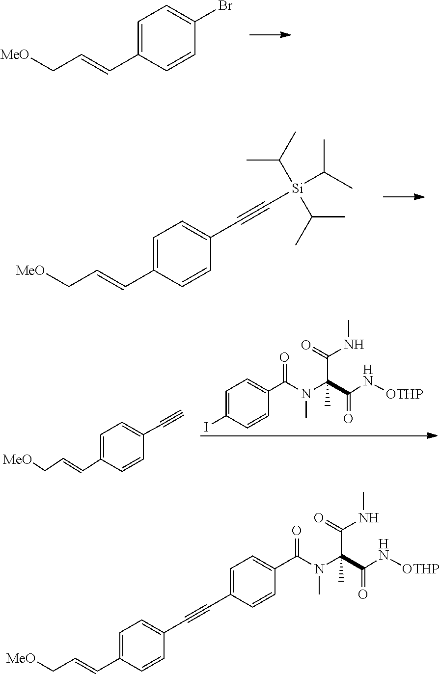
C(C=CC1=CC=C(Br)C=C1)[MeO].C(C=CC1=CC=C(C#C[Si](C(C)C)(C(C)C)C(C)C)C=C1)[MeO].C1=C(I)C=CC(C(N(C(C(N[OTHP])=O)(C(=O)NC)C)C)=O)=C1.C(C=CC1=CC=C(C#C)C=C1)[MeO].C1=C(C#CC2=CC=C(C=CC[MeO])C=C2)C=CC(C(N(C(C(N[OTHP])=O)(C(=O)NC)C)C)=O)=C1
